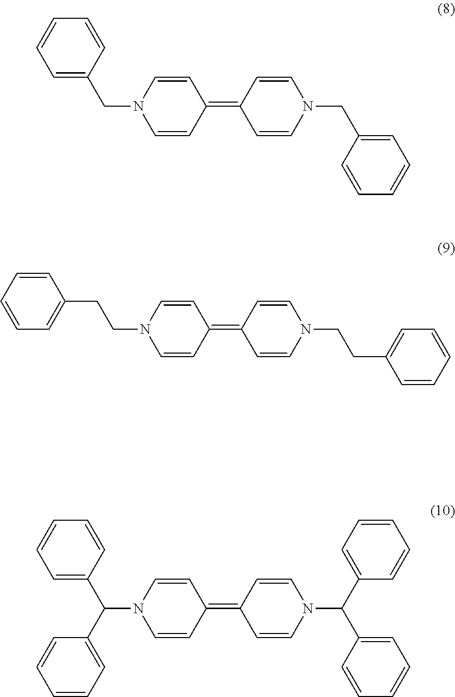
C(N1C=CC(=C2C=CN(CC3=CC=CC=C3)C=C2)C=C1)C1=CC=CC=C1.C(N1C=CC(=C2C=CN(CCC3=CC=CC=C3)C=C2)C=C1)CC1=CC=CC=C1.C(N1C=CC(=C2C=CN(C(C3=CC=CC=C3)C3=CC=CC=C3)C=C2)C=C1)(C1=CC=CC=C1)C1=CC=CC=C1
